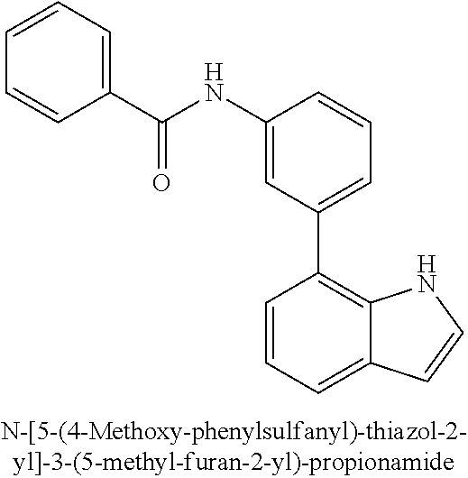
C1(NC(C2=CC=CC=C2)=O)=CC(C2=C3C(=CC=C2)C=CN3)=CC=C1
